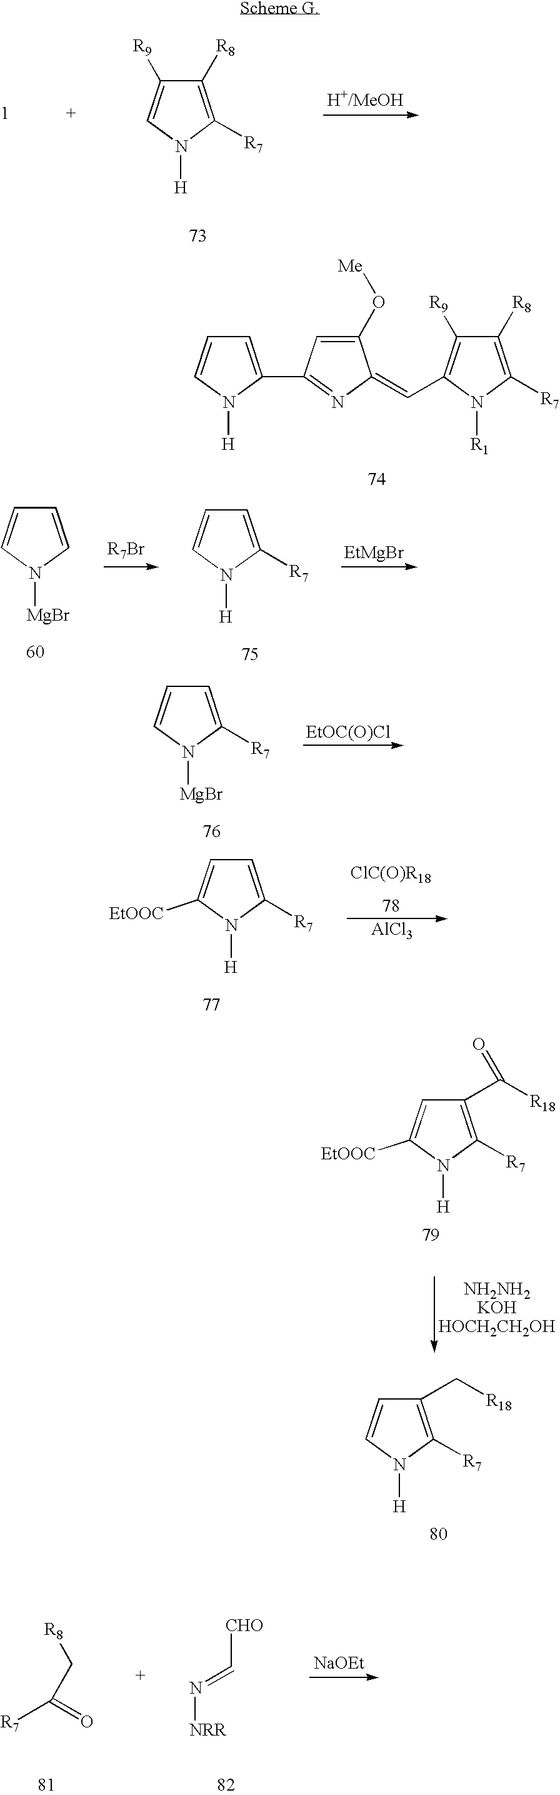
C1([R7])=C([R8])C([R9])=CN1[H].C(=C1C(O[Me])=CC(C2=CC=CN2[H])=N1)C1=C([R9])C([R8])=C([R7])N1[R1].C1=CN([MgBr])C=C1.C1=C([R7])N([H])C=C1.[EtMgBr].C1=C([R7])N([MgBr])C=C1.[EtOC(O)Cl].C1=C([R7])N([H])C([EtOOC])=C1.[ClC(O)R18].[AlCl3].C1(C([R18])=O)=C([R7])N([H])C([EtOOC])=C1.C1(C[R18])=C([R7])N([H])C=C1.[R8]CC([R7])=O.[CHO]C=N[NRR].[NaOEt]
